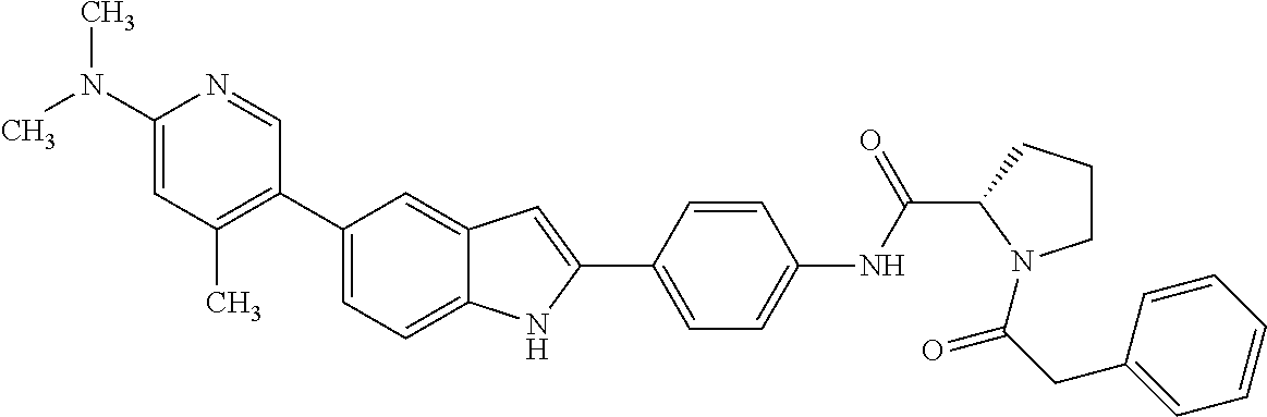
C1(C2=C(C)C=C(N(C)C)N=C2)=CC=C2C(=C1)C=C(C1=CC=C(NC(C3N(C(CC4=CC=CC=C4)=O)CCC3)=O)C=C1)N2
